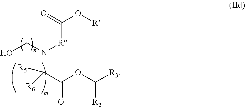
O=C(O[R])[R]N(CO)C(C(=O)OC([R3])[R2])([R6])[R5]
